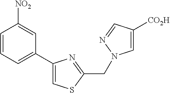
C1=CC=C(C2=CSC(CN3C=C([CO2H])C=N3)=N2)C=C1[NO2]
